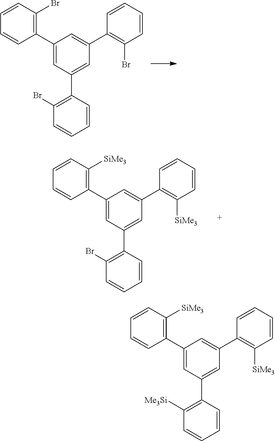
C1(C2=C(Br)C=CC=C2)=CC(C2=C(Br)C=CC=C2)=CC(C2=C(Br)C=CC=C2)=C1.C1(C2=C([SiMe3])C=CC=C2)=CC(C2=C(Br)C=CC=C2)=CC(C2=C([SiMe3])C=CC=C2)=C1.C1(C2=C([SiMe3])C=CC=C2)=CC(C2=C([Me3Si])C=CC=C2)=CC(C2=C([SiMe3])C=CC=C2)=C1
